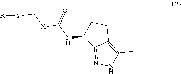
N1C(C)=C2C(=N1)C(NC([X]C[Y][R])=O)CC2
